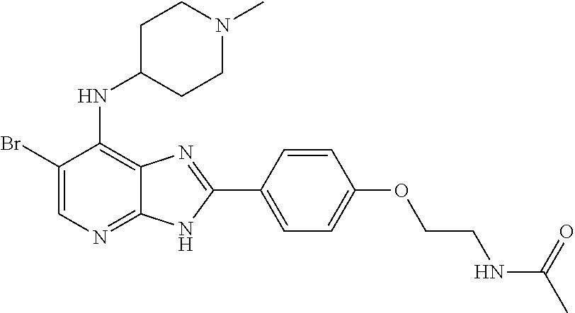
C1(Br)=CN=C2C(=C1NC1CCN(C)CC1)N=C(C1=CC=C(OCCNC(C)=O)C=C1)N2
